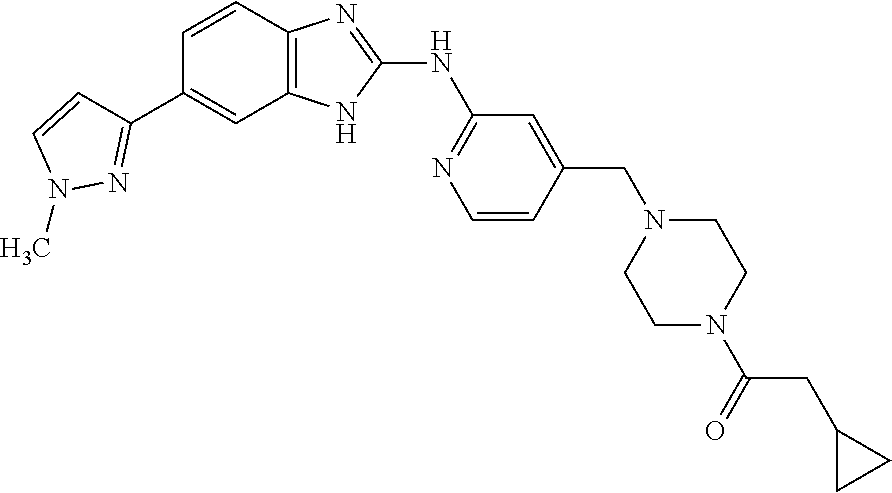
C1=CN(C)N=C1C1=CC2=C(C=C1)N=C(NC1=NC=CC(CN3CCN(C(CC4CC4)=O)CC3)=C1)N2
